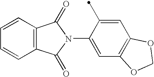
C12=C(C=CC=C1)C(=O)N(C1=CC3=C(C=C1C)OCO3)C2=O
